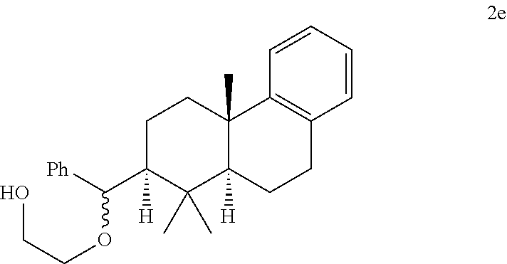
C1C(C([Ph])OCCO)([H])C(C)(C)C2([H])C(C)(C1)C1=C(CC2)C=CC=C1
